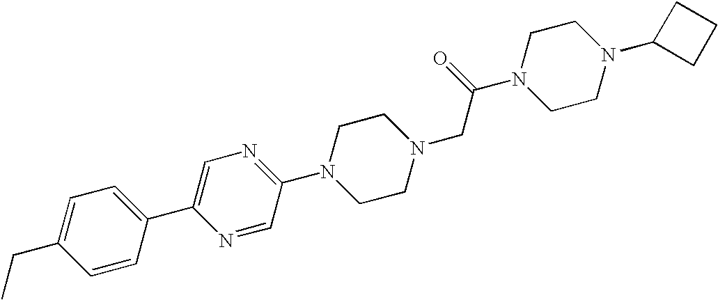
N1=C(N2CCN(CC(N3CCN(C4CCC4)CC3)=O)CC2)C=NC(C2=CC=C(CC)C=C2)=C1
